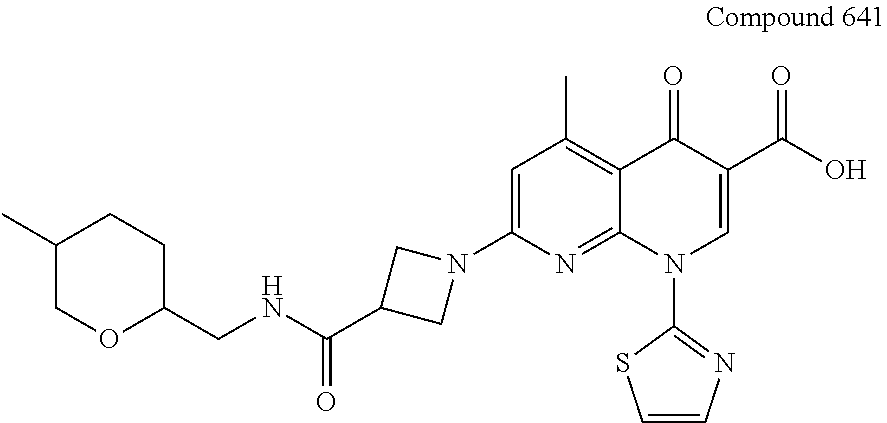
C1=C(N2CC(C(NCC3CCC(C)CO3)=O)C2)N=C2C(=C1C)C(=O)C(C(O)=O)=CN2C1=NC=CS1
